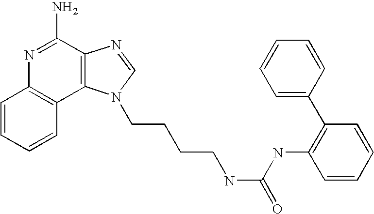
C1=CC=CC2=C1N=C(N)C1=C2N(CCCCNC(=O)NC2=C(C3=CC=CC=C3)C=CC=C2)C=N1
